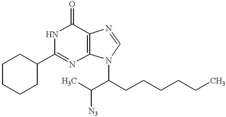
N1=C(C2CCCCC2)NC(=O)C2=C1N(C(C([N3])C)CCCCCC)C=N2
